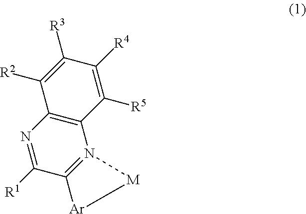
C12=C(C([R5])=C([R4])C([R3])=C1[R2])N1=C(C([R1])=N2)[Ar][M]1
